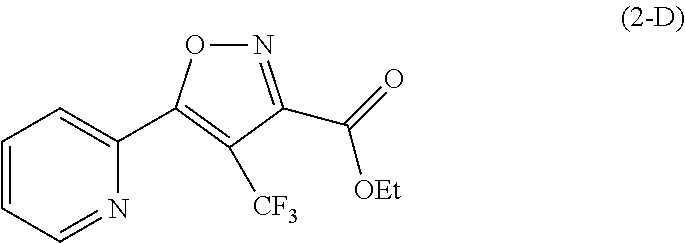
N1=C(C(=O)[OEt])C([CF3])=C(C2=CC=CC=N2)O1
